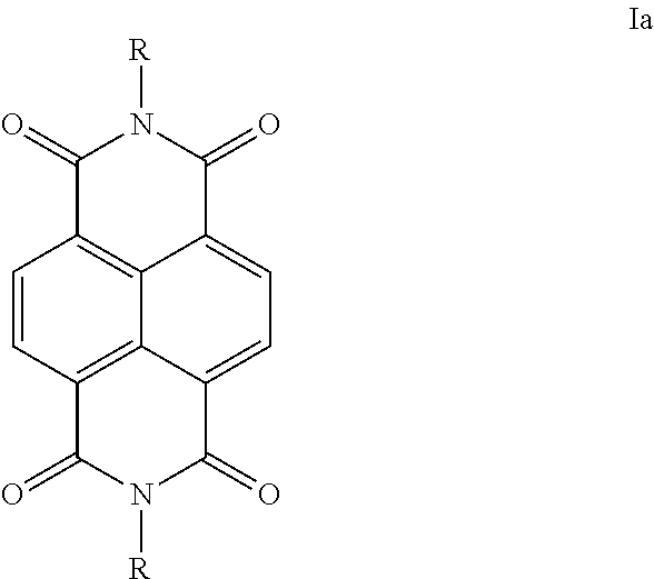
C1(=O)C2=C3C(=CC=C4C3=C(C=C2)C(=O)N([R])C4=O)C(=O)N1[R]
